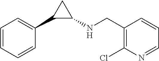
C1=CC=CC(C2C(NCC3=C(Cl)N=CC=C3)C2)=C1
